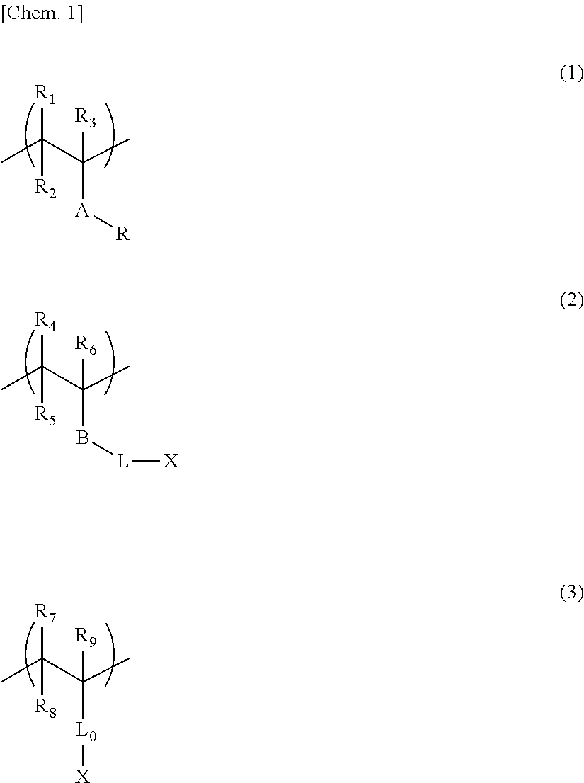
CC(C(C)([R3])[A][R])([R1])[R2].CC(C(C)([R6])B[L][X])([R4])[R5].CC(C(C)([R9])[L0][X])([R7])[R8]
